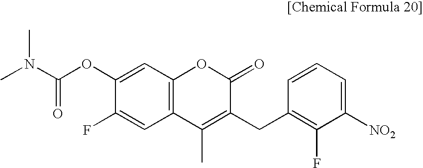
C12=C(C=C(OC(N(C)C)=O)C(F)=C1)OC(=O)C(CC1=C(F)C([NO2])=CC=C1)=C2C
